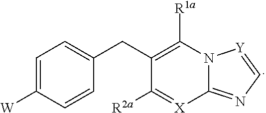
C1=C([W])C=CC(CC2=C([R1a])N3C(=NC=[Y]3)[X]=C2[R2a])=C1
